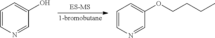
C1=CN=CC(O)=C1.C1=CN=CC(OCCCC)=C1
